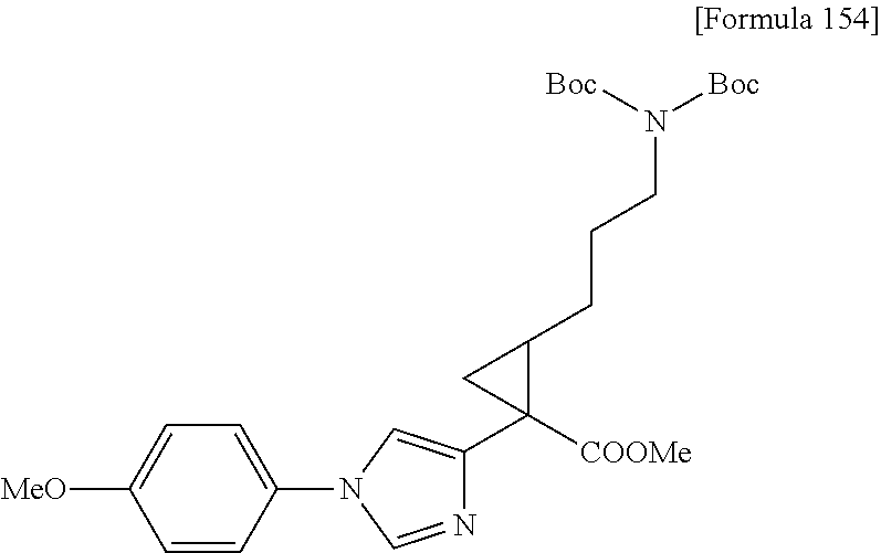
C1=CC(N2C=NC(C3([COOMe])C(CCCN([Boc])[Boc])C3)=C2)=CC=C1[MeO]
